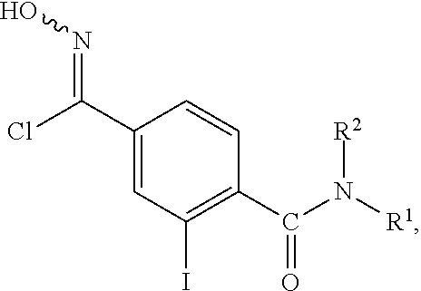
C(C1=CC(I)=C(C(N([R1])[R2])=O)C=C1)(Cl)=NO
